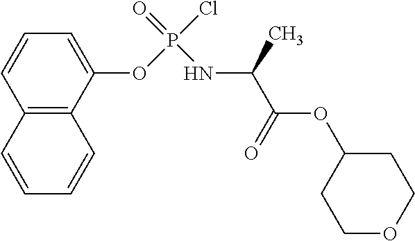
C1(OP(Cl)(=O)NC(C)C(OC2CCOCC2)=O)=CC=CC2=C1C=CC=C2
